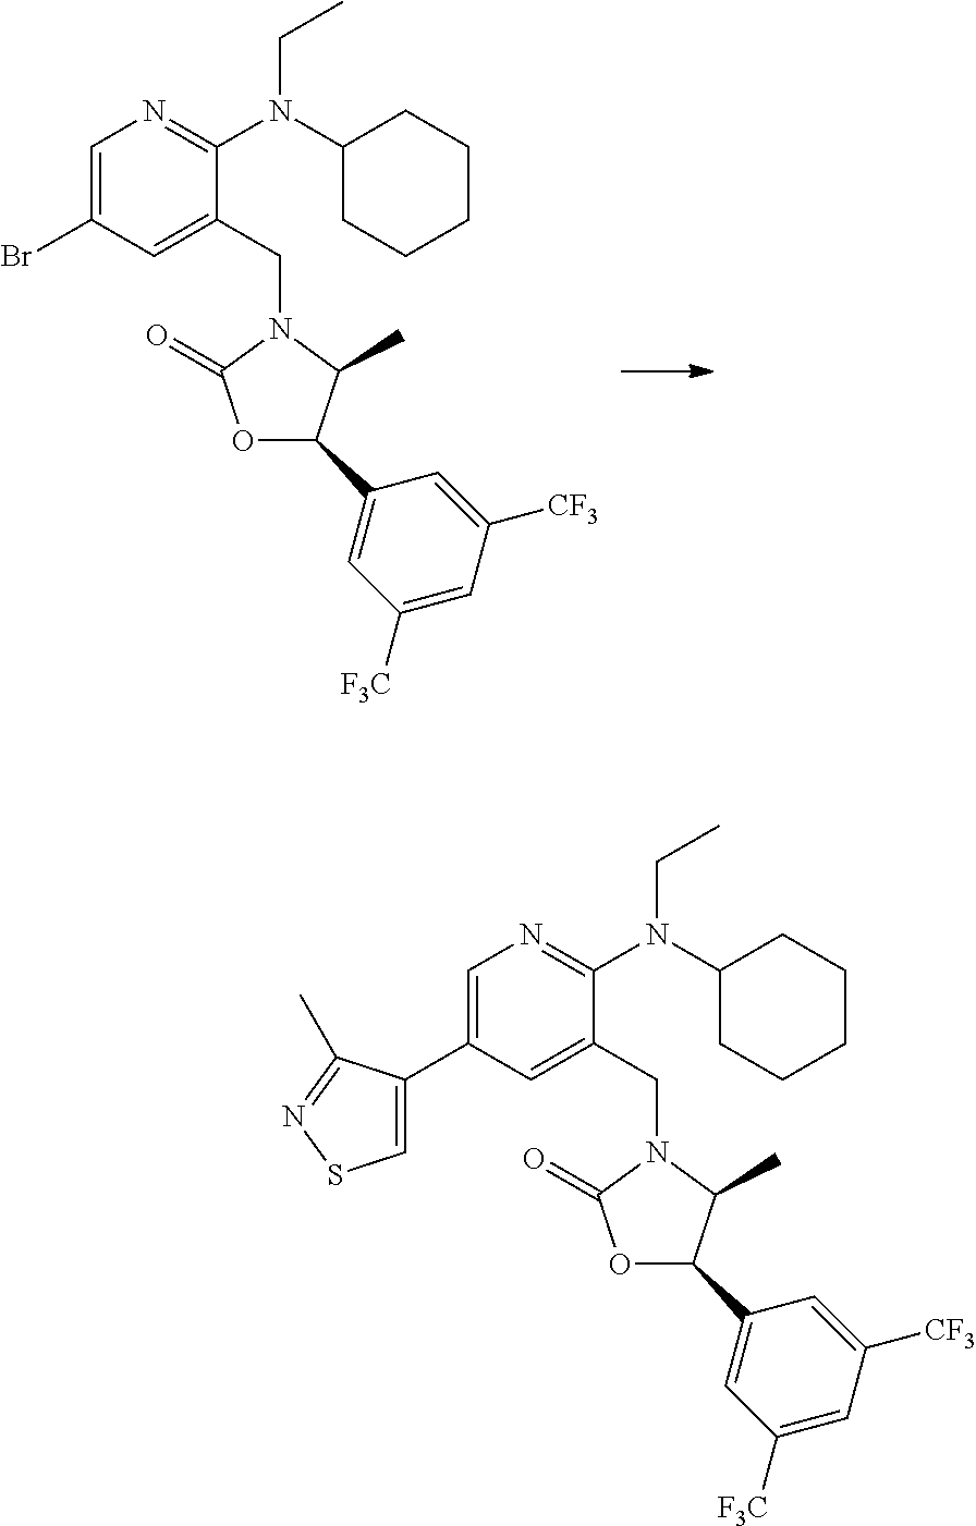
O1C(C2=CC([F3C])=CC([CF3])=C2)C(C)N(CC2=CC(Br)=CN=C2N(C2CCCCC2)CC)C1=O.O1C(=O)N(CC2=CC(C3=CSN=C3C)=CN=C2N(C2CCCCC2)CC)C(C)C1C1=CC([F3C])=CC([CF3])=C1
